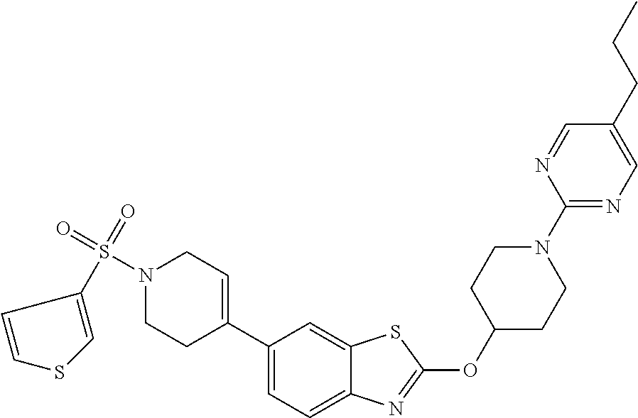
C1C(OC2=NC3=CC=C(C4=CCN(S(=O)(=O)C5=CSC=C5)CC4)C=C3S2)CCN(C2=NC=C(CCC)C=N2)C1
